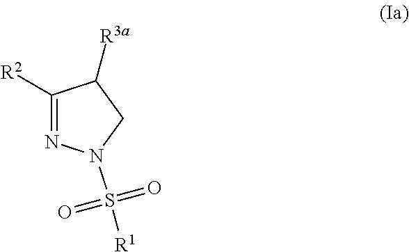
C1([R2])=NN(S([R1])(=O)=O)CC1[R3a]
